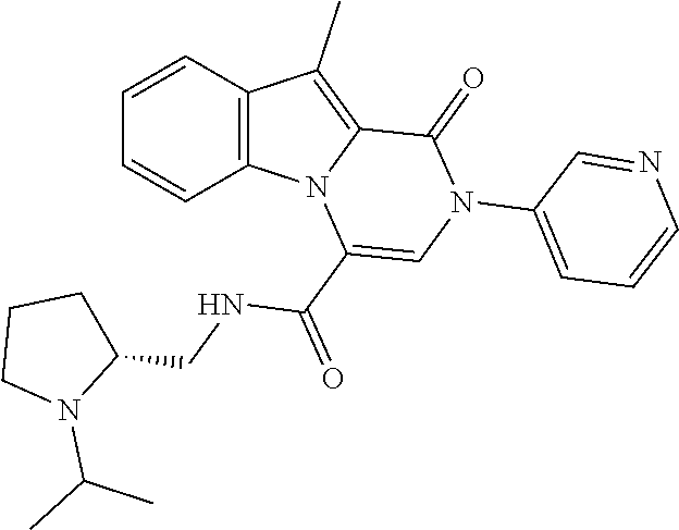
C1=CC2=C(C=C1)N1C(=C2C)C(=O)N(C2=CC=CN=C2)C=C1C(=O)NCC1CCCN1C(C)C
